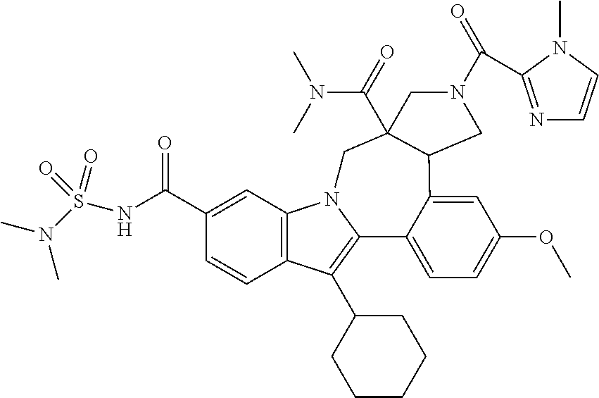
C12=C(C=C(C(NS(N(C)C)(=O)=O)=O)C=C1)N1C(=C2C2CCCCC2)C2=CC=C(OC)C=C2C2C(C(=O)N(C)C)(C1)CN(C(C1=NC=CN1C)=O)C2
